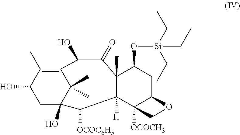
C1C2(O)C(C)(C)C(=C(C)C1O)C(O)C(=O)C1(C)C([H])(C2[OCOC6H5])C2([OCOCH3])C(CC1O[Si](CC)(CC)CC)OC2
